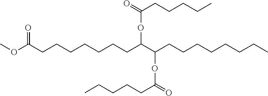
COC(CCCCCCCC(C(CCCCCCCC)OC(CCCCC)=O)OC(CCCCC)=O)=O
